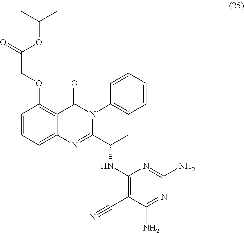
C1=CC(OCC(OC(C)C)=O)=C2C(=C1)N=C(C(C)NC1=C(C#N)C(N)=NC(N)=N1)N(C1=CC=CC=C1)C2=O
